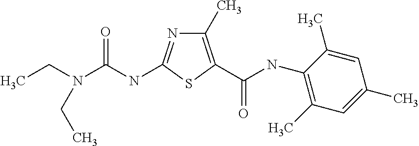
C1(C)=C(C(NC2=C(C)C=C(C)C=C2C)=O)SC(NC(N(CC)CC)=O)=N1
